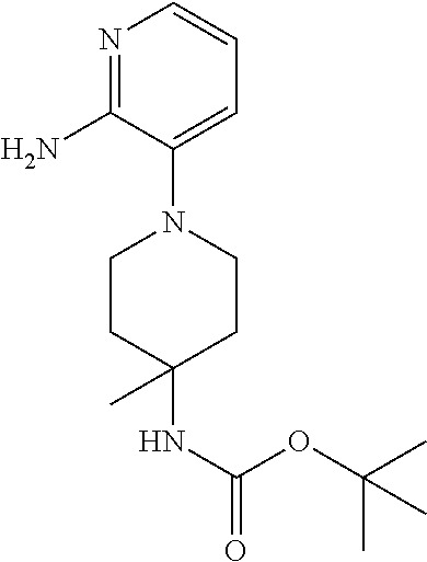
N1=C(N)C(N2CCC(NC(=O)OC(C)(C)C)(C)CC2)=CC=C1
